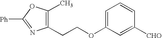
C1(CCOC2=CC=CC([CHO])=C2)=C(C)OC([Ph])=N1
